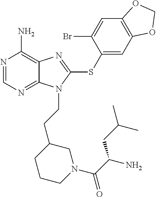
N1=CN=C2C(=C1N)N=C(SC1=CC3=C(C=C1Br)OCO3)N2CCC1CCCN(C(C(CC(C)C)N)=O)C1
